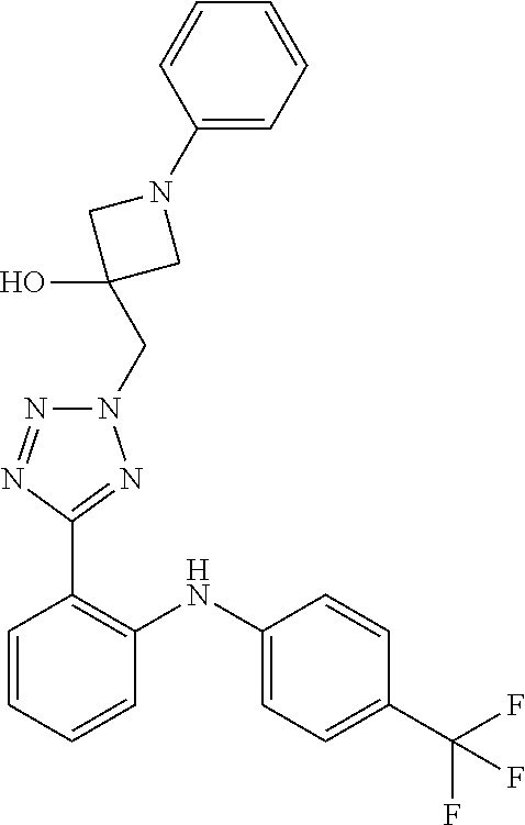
C1=CC(C(F)(F)F)=CC=C1NC1=C(C2=NN(CC3(O)CN(C4=CC=CC=C4)C3)N=N2)C=CC=C1
